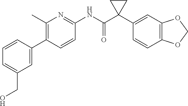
C1=CC(C2=C(C)N=C(NC(C3(C4=CC5=C(C=C4)OCO5)CC3)=O)C=C2)=CC(CO)=C1
